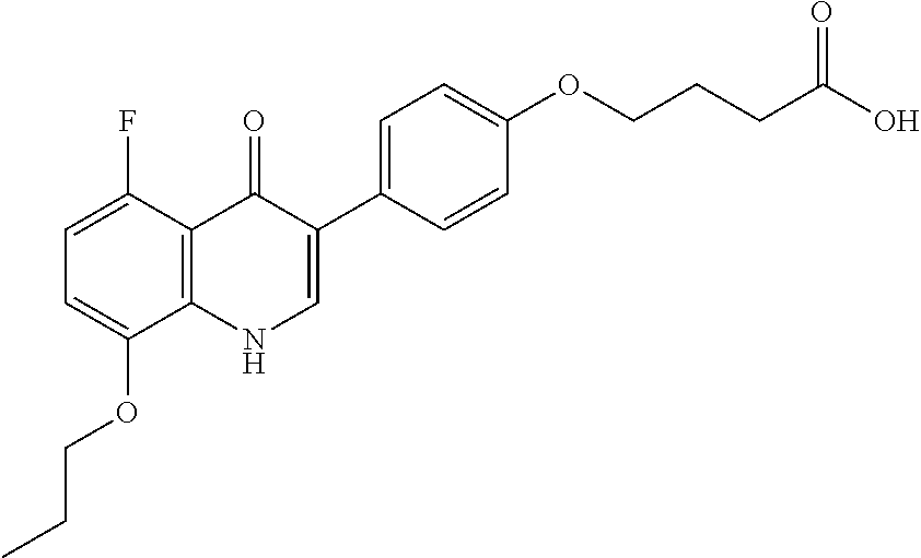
C1=C(F)C2=C(C(OCCC)=C1)NC=C(C1=CC=C(OCCCC(=O)O)C=C1)C2=O
